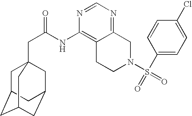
C1C2CC3CC(CC1(CC(=O)NC1=C4C(=NC=N1)CN(S(C1=CC=C(Cl)C=C1)(=O)=O)CC4)C3)C2
